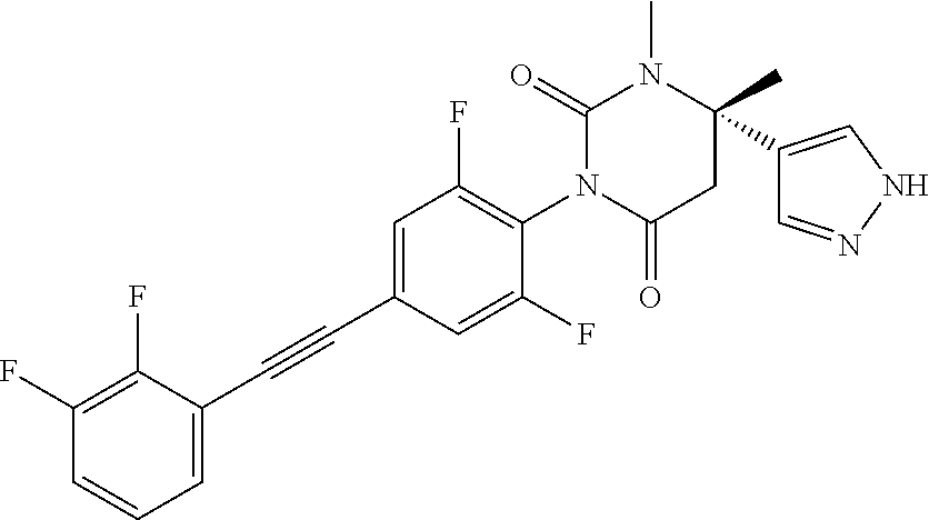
C1=C(C#CC2=CC=CC(F)=C2F)C=C(F)C(N2C(=O)CC(C3=CNN=C3)(C)N(C)C2=O)=C1F
